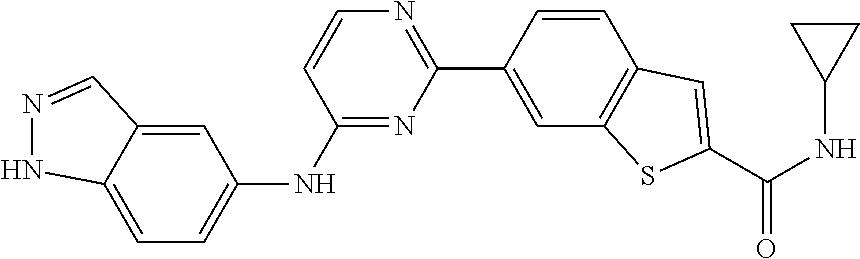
C12=CC=C(NC3=NC(C4=CC5=C(C=C4)C=C(C(NC4CC4)=O)S5)=NC=C3)C=C1C=NN2
